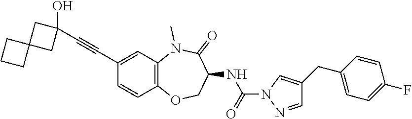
C1(C#CC2(O)CC3(C2)CCC3)=CC2=C(C=C1)OCC(NC(N1N=CC(CC3=CC=C(F)C=C3)=C1)=O)C(=O)N2C
